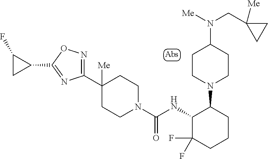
C1([Me])(C2=NOC(C3C(F)C3)=N2)CCN(C(NC2C(F)(F)CCCC2N2CCC(N([Me])CC3([Me])CC3)CC2)=O)CC1
